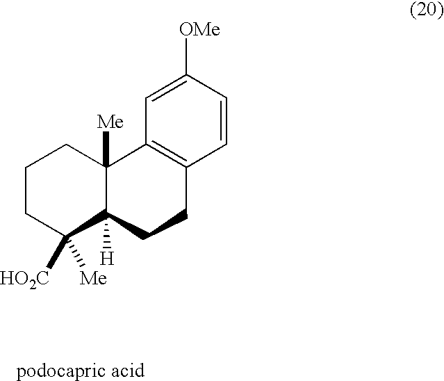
C1=CC([OMe])=CC2=C1CCC1([H])C2([Me])CCCC1([HO2C])[Me].[podocapric acid]
